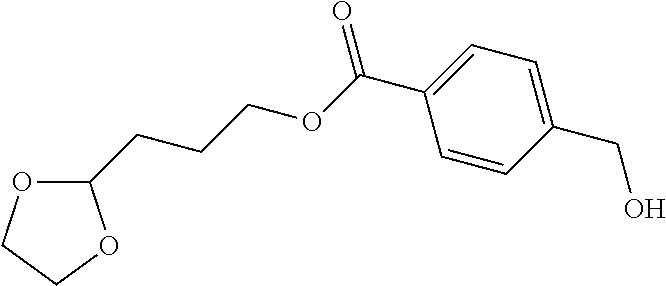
C1(CCCOC(C2=CC=C(CO)C=C2)=O)OCCO1
